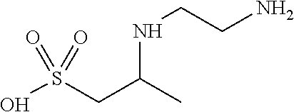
OS(CC(C)NCCN)(=O)=O
